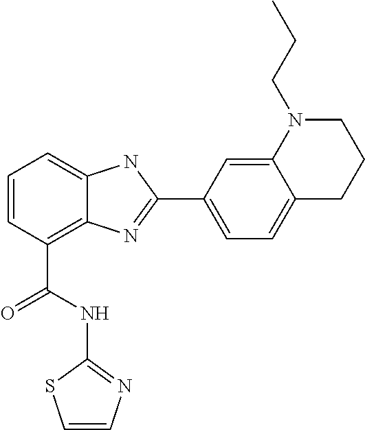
C1=CC(C(NC2=NC=CS2)=O)=C2C(=C1)NC(C1=CC=C3C(=C1)N(CCC)CCC3)=N2
